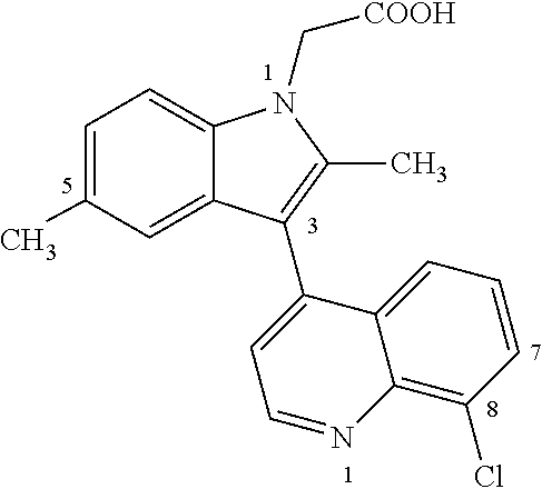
C1=C(C)C=C2C(=C1)N(C[COOH])C(C)=C2C1=CC=NC2=C(Cl)C=CC=C12
